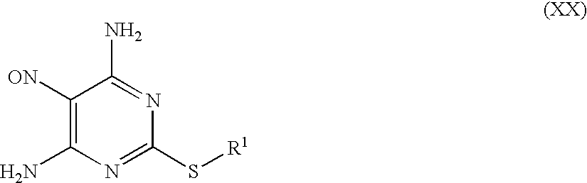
C1([ON])=C(N)N=C(S[R1])N=C1N
